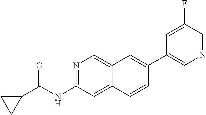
C1=C(F)C=NC=C1C1=CC2=CN=C(NC(C3CC3)=O)C=C2C=C1
